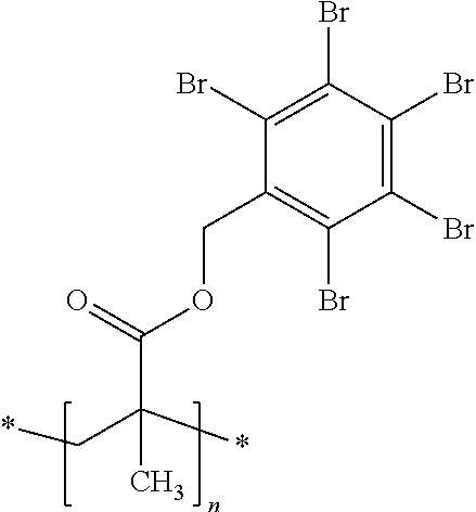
*CC(*)(C)C(OCC1=C(Br)C(Br)=C(Br)C(Br)=C1Br)=O
